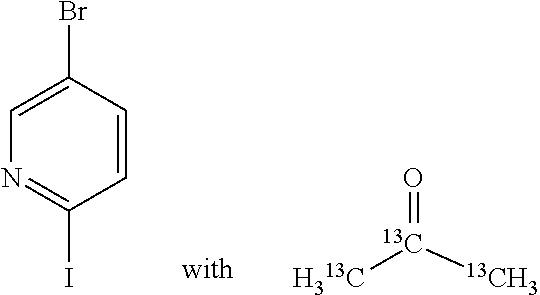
C1=CC(Br)=CN=C1I.[H313C][13C]([13CH3])=O
